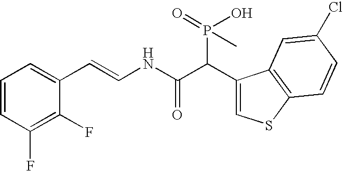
C1=CC(F)=C(F)C(C=CNC(C(C2=CSC3=C2C=C(Cl)C=C3)P(O)(=O)C)=O)=C1
